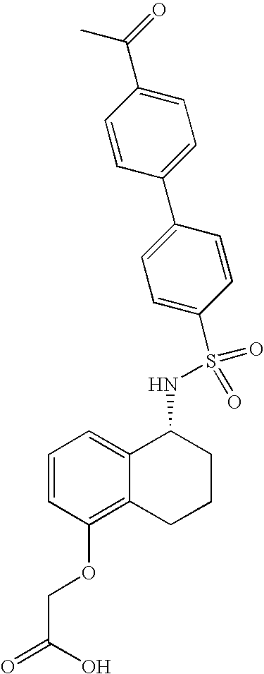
C1=CC(OCC(=O)O)=C2C(=C1)C(NS(C1=CC=C(C3=CC=C(C(=O)C)C=C3)C=C1)(=O)=O)CCC2
